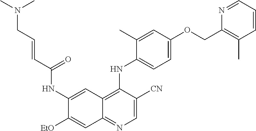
C1(NC(C=CCN(C)C)=O)=CC2=C(NC3=CC=C(OCC4=C(C)C=CC=N4)C=C3C)C([CN])=CN=C2C=C1[OEt]
